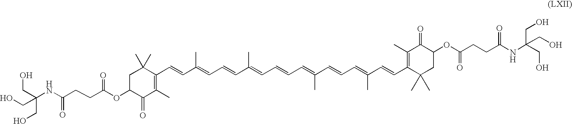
C1C(OC(CCC(=O)NC(CO)(CO)CO)=O)C(=O)C(C)=C(C=CC(=CC=CC(C)=CC=CC=C(C=CC=C(C=CC2=C(C)C(=O)C(OC(=O)CCC(NC(CO)(CO)CO)=O)CC2(C)C)C)C)C)C1(C)C
